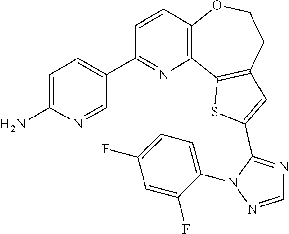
C1=CC2=C(N=C1C1=CC=C(N)N=C1)C1=C(CCO2)C=C(C2=NC=NN2C2=CC=C(F)C=C2F)S1
